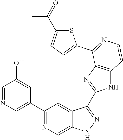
C1(C2=CN=CC(O)=C2)=NC=C2C(=C1)C(C1=NC3=C(N1)C=CN=C3C1=CC=C(C(=O)C)S1)=NN2
